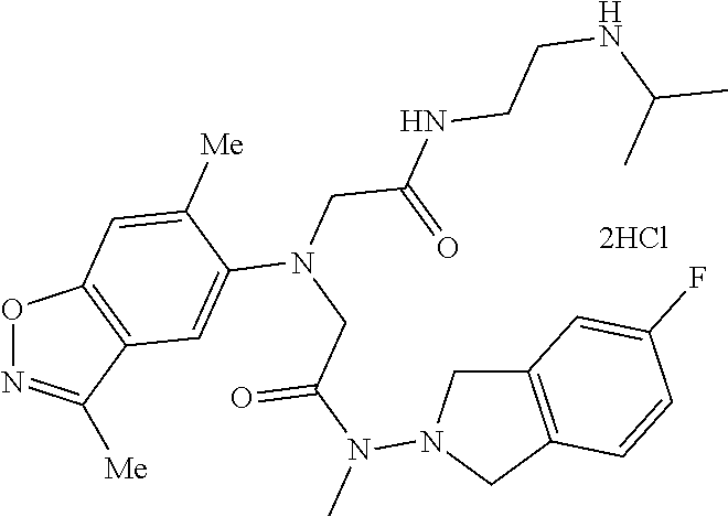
O1N=C([Me])C2=C1C=C([Me])C(N(CC(N(C)N1CC3=C(C1)C=C(F)C=C3)=O)CC(=O)NCCNC(C)C)=C2.[2HCl]
